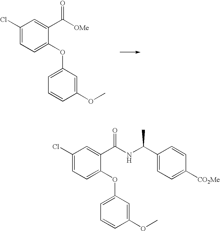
C1(Cl)=CC=C(OC2=CC=CC(OC)=C2)C(C(NC(C2=CC=C([CO2Me])C=C2)C)=O)=C1.C1(Cl)=CC=C(OC2=CC=CC(OC)=C2)C(C([OMe])=O)=C1
